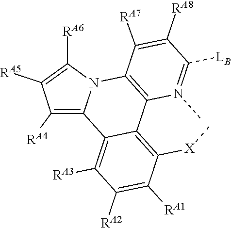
C12=C([X]C)C([RA1])=C([RA2])C([RA3])=C1C1=C([RA4])C([RA5])=C([RA6])N1C1=C2N(C)=C([LB])C([RA8])=C1[RA7]
